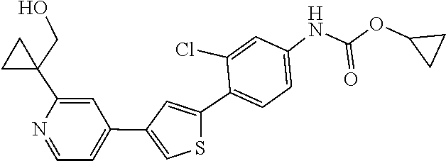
C1=NC(C2(CO)CC2)=CC(C2=CSC(C3=CC=C(NC(=O)OC4CC4)C=C3Cl)=C2)=C1
